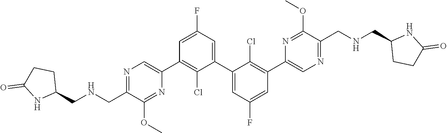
N1=C(C[HN]CC2CCC(=O)N2)C(OC)=NC(C2=C(Cl)C(C3=CC(F)=CC(C4=CN=C(CNCC5CCC(=O)[HN]5)C(OC)=N4)=C3Cl)=CC(F)=C2)=C1
